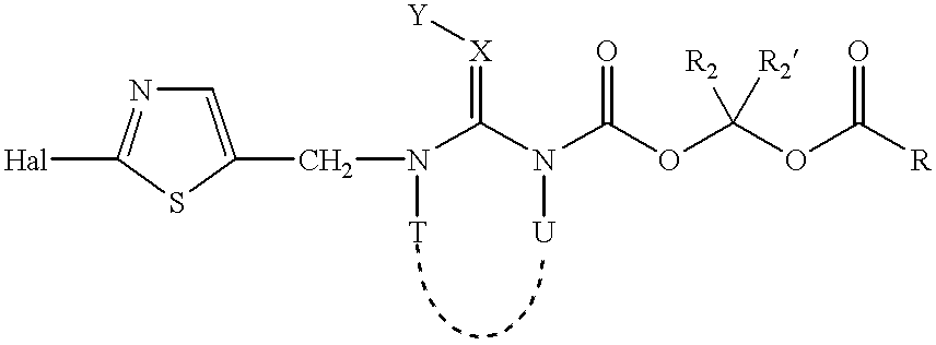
N(C(N(C(OC(OC([R])=O)([R2])[R2])=O)[U])=[X][Y])(CC1=CN=C([Hal])S1)[T]
